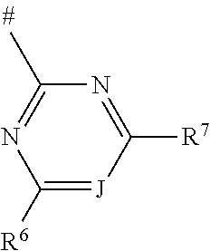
N1=C([R7])[J]=C([R6])N=C1C
